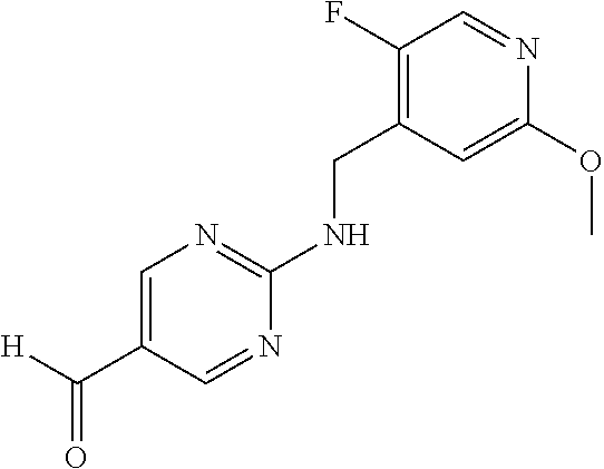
C1=C(C([H])=O)C=NC(NCC2=C(F)C=NC(OC)=C2)=N1
